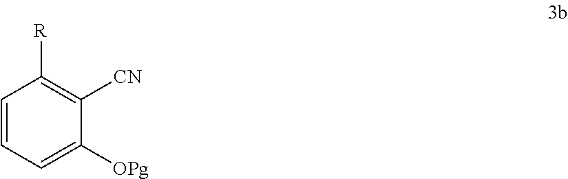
C1=CC=C([OPg])C([CN])=C1[R]
